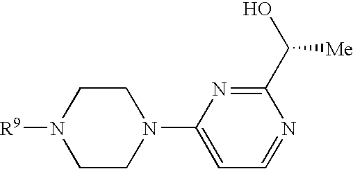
C1(C(O)[Me])=NC(N2CCN([R9])CC2)=CC=N1
